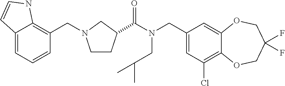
C1(CN(C(=O)C2CCN(CC3=C4C(=CC=C3)C=CN4)C2)CC(C)C)=CC(Cl)=C2C(=C1)OCC(F)(F)CO2
